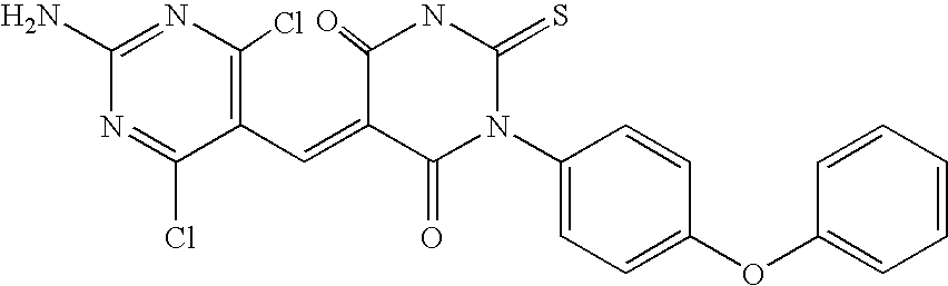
N1=C(N)N=C(Cl)C(C=C2C(=O)N(C3=CC=C(OC4=CC=CC=C4)C=C3)C(=S)NC2=O)=C1Cl
